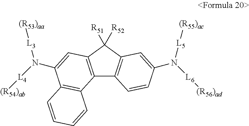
C12=C(C([R52])([R51])C3=C1C=CC(N([L5][(R55)ac])[L6][(R56)ad])=C3)C=C(N([L3][(R53)aa])[L4][(R54)ab])C1=C2C=CC=C1
